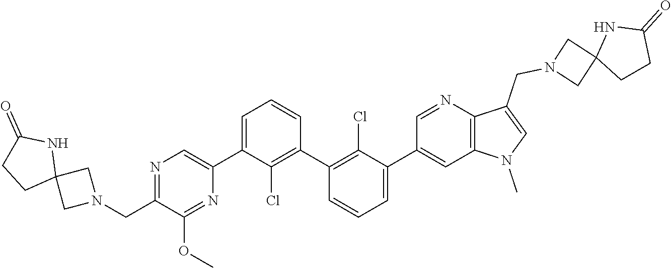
N1=C(CN2CC3(C2)NC(=O)CC3)C(OC)=NC(C2=CC=CC(C3=C(Cl)C(C4=CC5=C(N=C4)C(CN4CC6(C4)CCC(=O)N6)=CN5C)=CC=C3)=C2Cl)=C1
